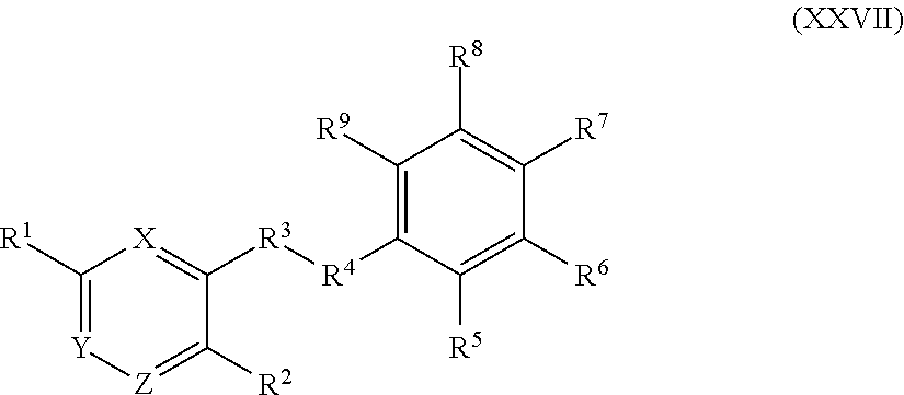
C1([R1])=[Y][Z]=C([R2])C([R3][R4]C2=C([R9])C([R8])=C([R7])C([R6])=C2[R5])=[X]1
